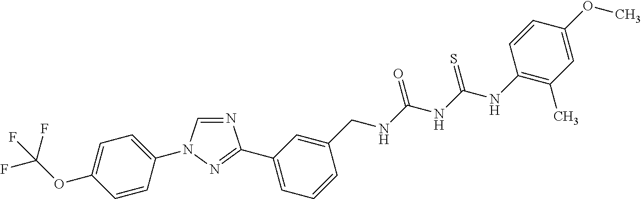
N1=CN(C2=CC=C(OC(F)(F)F)C=C2)N=C1C1=CC=CC(CNC(NC(NC2=C(C)C=C(OC)C=C2)=S)=O)=C1
